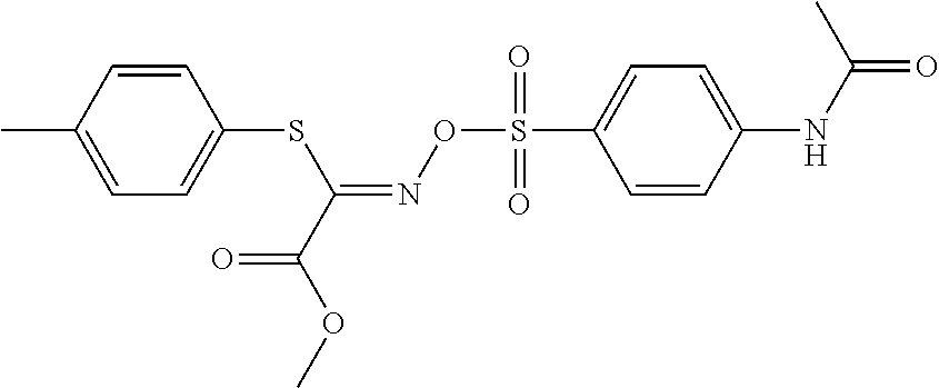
C1=C(C)C=CC(SC(=NOS(C2=CC=C(NC(=O)C)C=C2)(=O)=O)C(OC)=O)=C1
